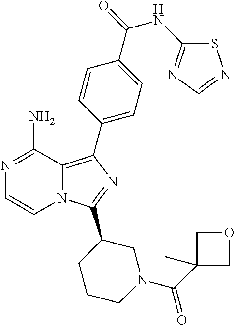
N12C(=C(C3=CC=C(C(=O)NC4=NC=NS4)C=C3)N=C1C1CCCN(C(C3(C)COC3)=O)C1)C(N)=NC=C2
